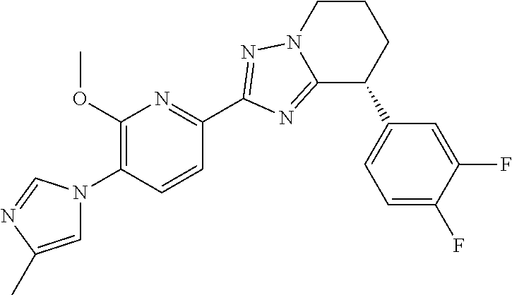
C1=C(C)N=CN1C1=C(OC)N=C(C2=NN3C(=N2)C(C2=CC=C(F)C(F)=C2)CCC3)C=C1
